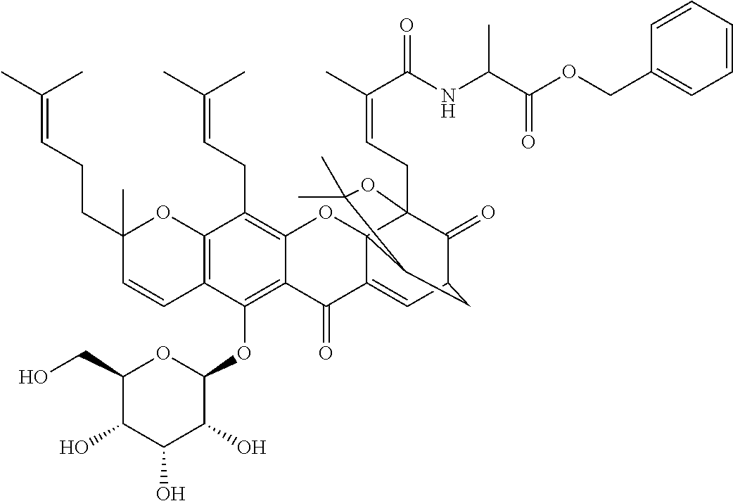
C12=C(OC3OC(CO)C(O)C(O)C3O)C3=C(C(CC=C(C)C)=C1OC14C(=CC5C(=O)C1(CC=C(C)C(=O)NC(C(OCC1=CC=CC=C1)=O)C)OC(C)(C)C4C5)C2=O)OC(C)(CCC=C(C)C)C=C3
